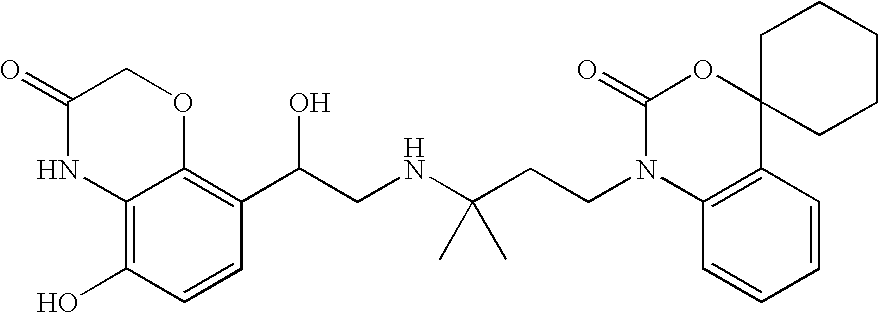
C12=C(O)C=CC(C(CNC(CCN3C4=C(C5(OC3=O)CCCCC5)C=CC=C4)(C)C)O)=C1OCC(=O)N2
